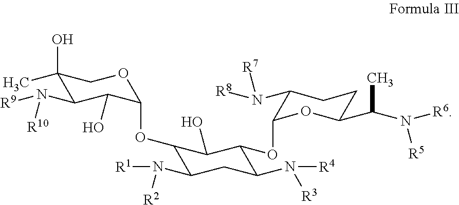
C1(C)(O)C(N([R9])[R10])C(O)C(OC2C(N([R1])[R2])CC(N([R4])[R3])C(OC3C(N([R8])[R7])CCC(C(N([R6])[R5])C)O3)C2O)OC1
